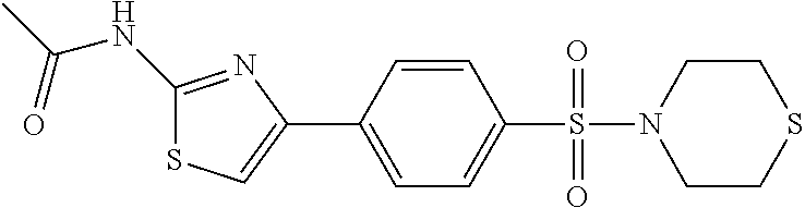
C1(NC(C)=O)=NC(C2=CC=C(S(=O)(=O)N3CCSCC3)C=C2)=CS1
